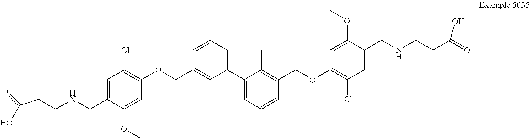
C1=CC=C(C2=CC=CC(COC3=C(Cl)C=C(CNCCC(O)=O)C(OC)=C3)=C2C)C(C)=C1COC1=C(Cl)C=C(CNCCC(=O)O)C(OC)=C1
